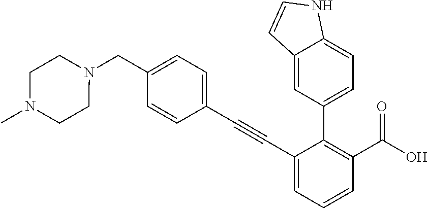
N1(CC2=CC=C(C#CC3=CC=CC(C(O)=O)=C3C3=CC=C4C(=C3)C=CN4)C=C2)CCN(C)CC1
